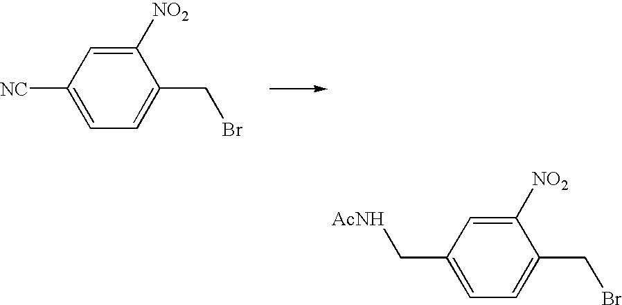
C1([NC])=CC=C(CBr)C([NO2])=C1.C1(C[AcNH])=CC=C(CBr)C([NO2])=C1
